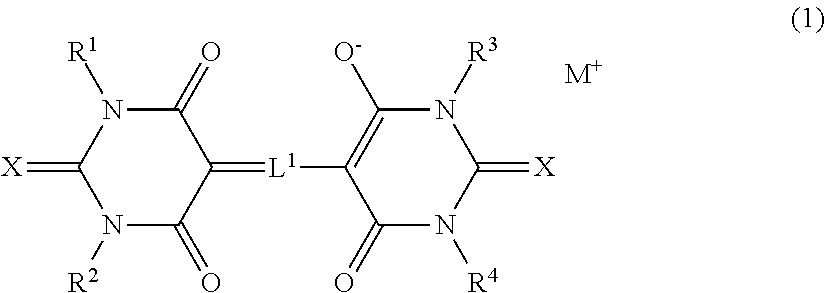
[X]=C1N([R1])C(=O)C(=[L1]C2=C([O-])N([R3])C(=[X])N([R4])C2=O)C(=O)N1[R2].[M+]
